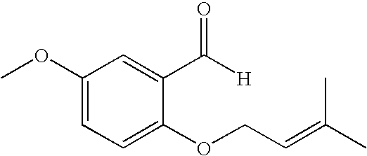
C1(OC)=CC=C(OCC=C(C)C)C(C([H])=O)=C1
